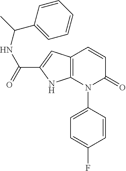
C12=C(C=CC(=O)N1C1=CC=C(F)C=C1)C=C(C(=O)NC(C)C1=CC=CC=C1)N2
